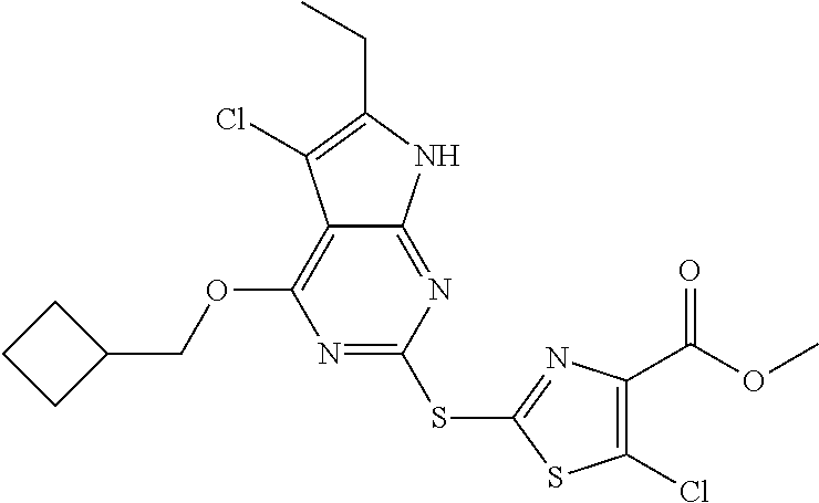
N1=C(SC2=NC(C(OC)=O)=C(Cl)S2)N=C2C(=C1OCC1CCC1)C(Cl)=C(CC)N2
